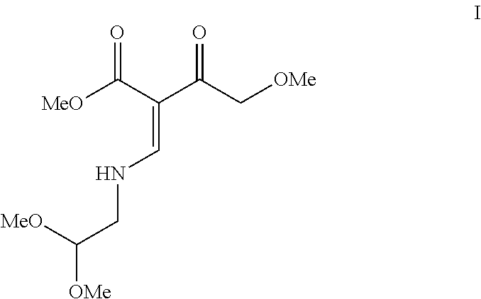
[MeO]C(C(C(C[OMe])=O)=CNCC([OMe])[MeO])=O
